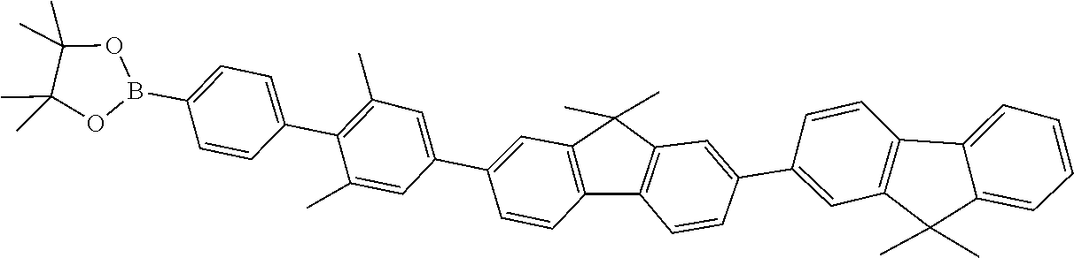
O1B(C2=CC=C(C3=C(C)C=C(C4=CC5=C(C6=C(C5(C)C)C=C(C5=CC7=C(C=C5)C5=CC=CC=C5C7(C)C)C=C6)C=C4)C=C3C)C=C2)OC(C)(C)C1(C)C
